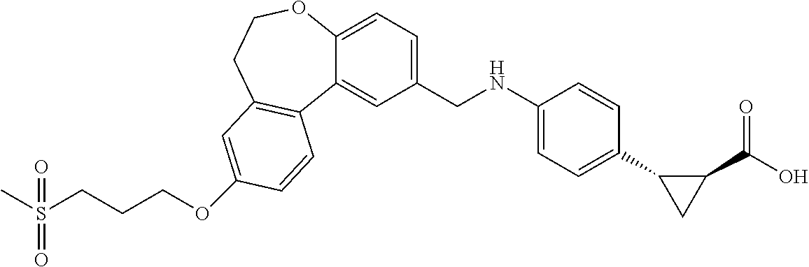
CS(CCCOC1=CC2=C(C3=CC(CNC4=CC=C(C5CC5C(=O)O)C=C4)=CC=C3OCC2)C=C1)(=O)=O
